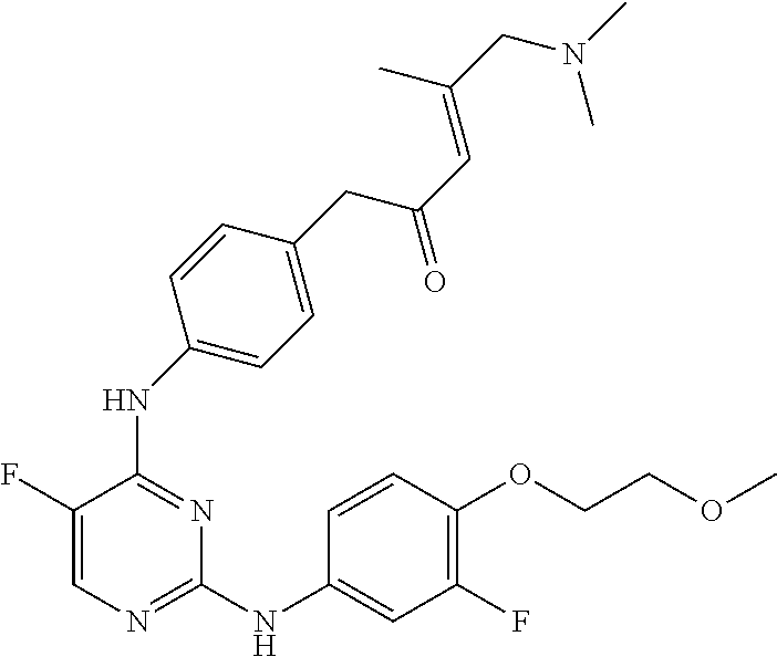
N(C1=NC=C(F)C(NC2=CC=C(CC(C=C(CN(C)C)C)=O)C=C2)=N1)C1=CC(F)=C(OCCOC)C=C1
